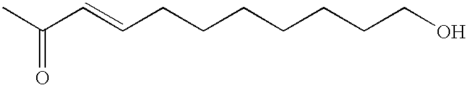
CC(C=CCCCCCCCO)=O
